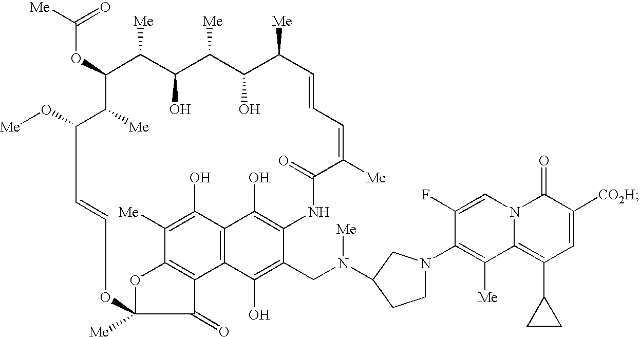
C1=CC=C([Me])C(=O)NC2=C(O)C3=C(C4=C(OC([Me])(OC=CC(O[Me])C([Me])C(OC([Me])=O)C([Me])C(O)C([Me])C(O)C1[Me])C4=O)C([Me])=C3O)C(O)=C2CN(C1CN(C2=C([Me])C3=C(C4CC4)C=C([CO2H])C(=O)N3C=C2F)CC1)[Me]
